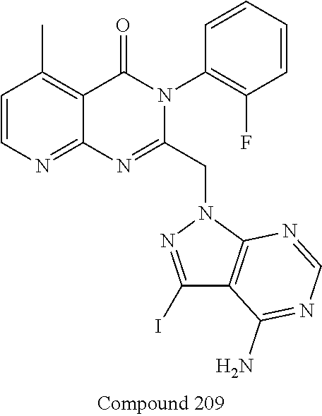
C1=CN=C2C(=C1C)C(=O)N(C1=C(F)C=CC=C1)C(CN1N=C(I)C3=C1N=CN=C3N)=N2
